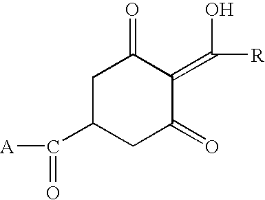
[A]C(C1CC(=O)C(=C([R])O)C(=O)C1)=O
